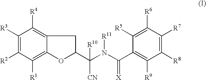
C1([R3])=C([R2])C([R1])=C2C(=C1[R4])CC(C(N(C(C1=C([R9])C([R8])=C([R7])C([R6])=C1[R5])=[X])[R11])([CN])[R10])O2
